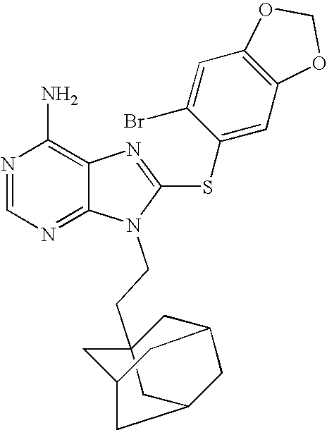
N1=CN=C2C(=C1N)N=C(SC1=CC3=C(C=C1Br)OCO3)N2CCC12CC3CC(C1)CC(C2)C3
